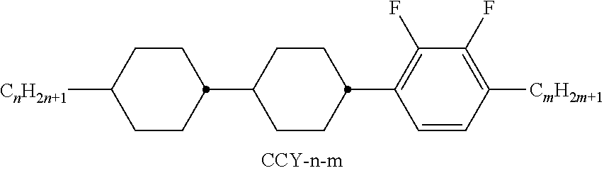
[CnH2n+1]C1CCC(C2CCC(C3=C(F)C(F)=C([CmH2m+1])C=C3)CC2)CC1
